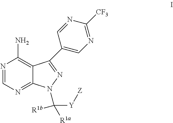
N1=CN=C2C(=C1N)C(C1=CN=C([CF3])N=C1)=NN2C([R1a])([R1b])[Y][Z]
